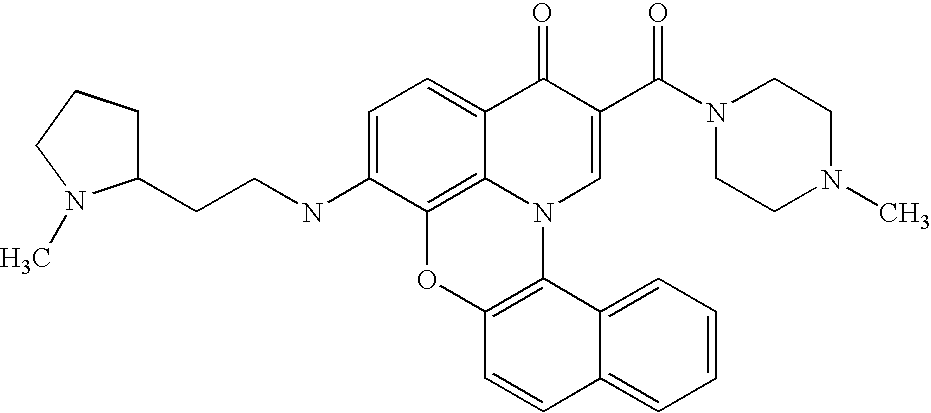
C1=C(NCCC2CCCN2C)C2=C3C(=C1)C(=O)C(C(N1CCN(C)CC1)=O)=CN3C1=C(O2)C=CC2=CC=CC=C12
